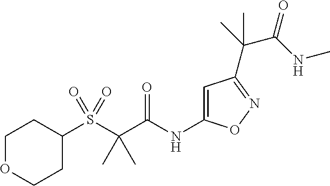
S(C(C(NC1=CC(C(C)(C(NC)=O)C)=NO1)=O)(C)C)(=O)(=O)C1CCOCC1
